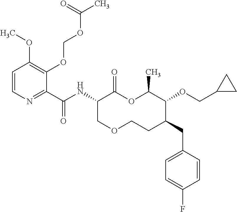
C1(C(NC2C(=O)OC(C)C(OCC3CC3)C(CC3=CC=C(F)C=C3)CCOC2)=O)=NC=CC(OC)=C1OCOC(C)=O
